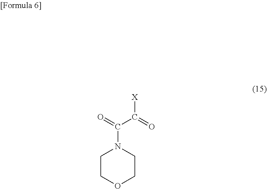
O1CCN(C(=O)C(=O)[X])CC1
